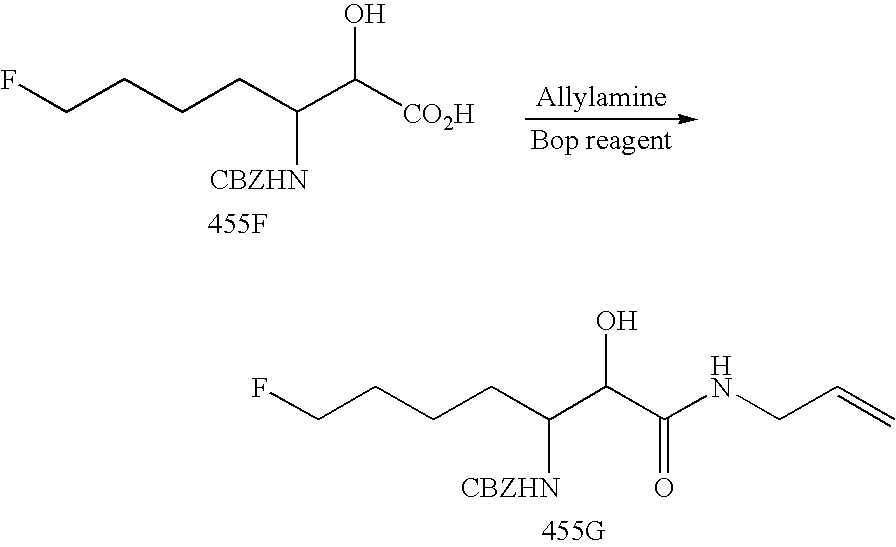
FCCCCC(C(C(NCC=C)=O)O)[CBZHN].[455G].FCCCCC(C([CO2H])O)[CBZHN].[455F]
